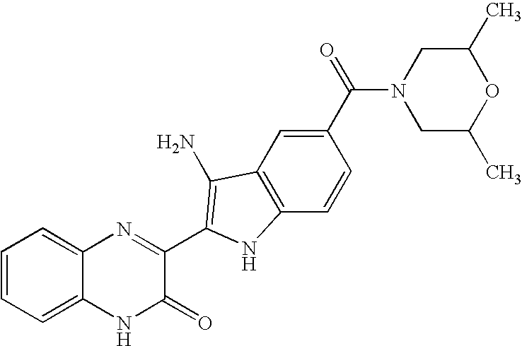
C1=C2C(=CC=C1)N=C(C1=C(N)C3=C(C=CC(C(N4CC(C)OC(C)C4)=O)=C3)N1)C(=O)N2
